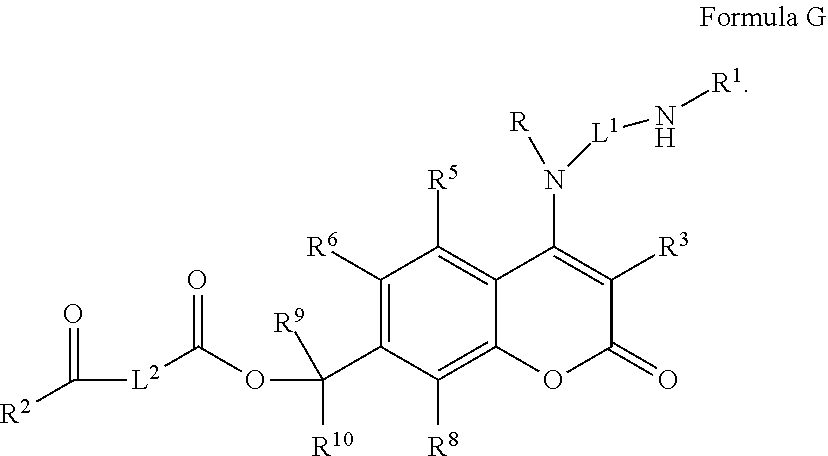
C([L2]C(OC([R10])(C1=C([R6])C([R5])=C2C(=C1[R8])OC(=O)C([R3])=C2N([L1]N[R1])[R])[R9])=O)(=O)[R2]
